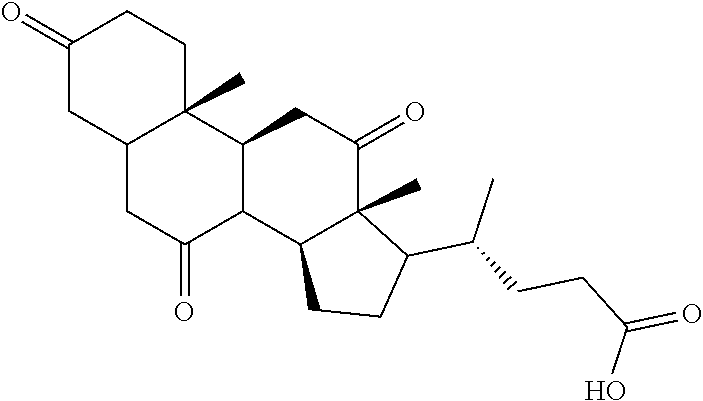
C1(=O)CC2C(C)(CC1)C1C(C(=O)C2)C2C(C)(C(=O)C1)C(C(CCC(=O)O)C)CC2
